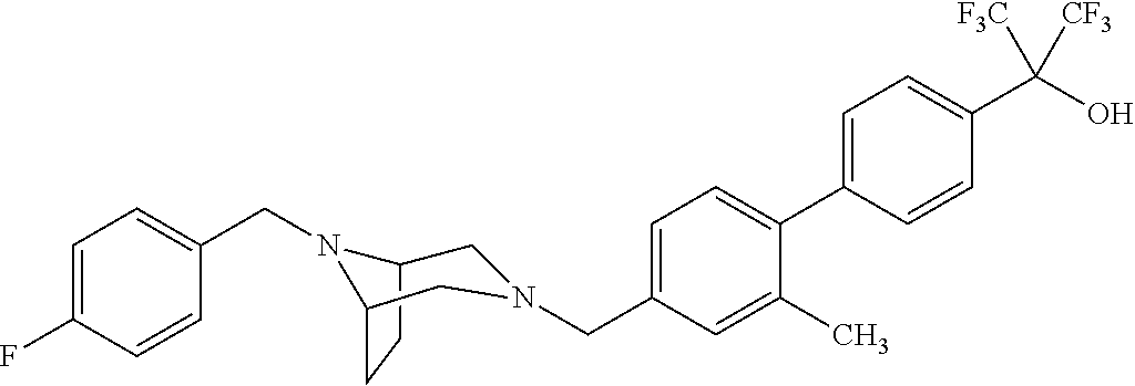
C1=C(C2=CC=C(CN3CC4CCC(N4CC4=CC=C(F)C=C4)C3)C=C2C)C=CC(C(O)([F3C])[CF3])=C1
